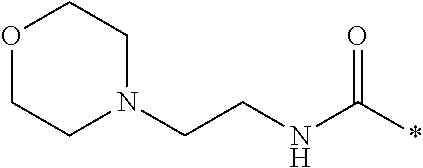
C(CNC(*)=O)N1CCOCC1
